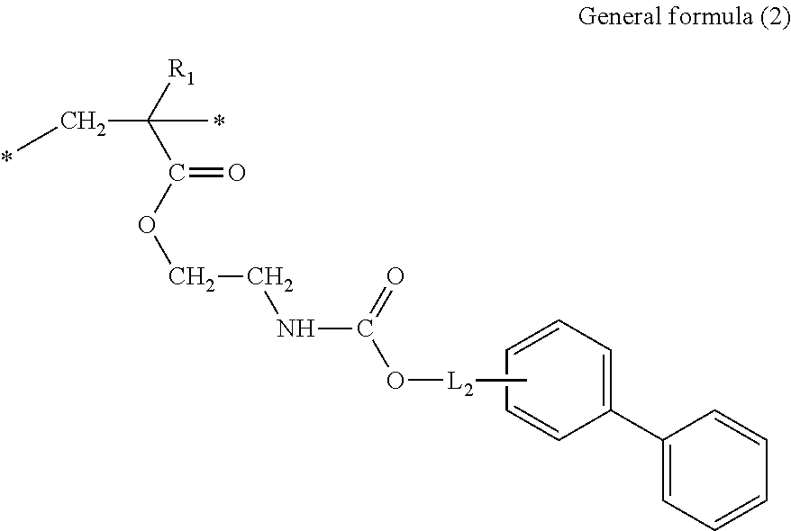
C1(C2=CC=CC=C2)=CC=CC=C1.[R1]C(C(=O)OCCNC(=O)O[L2]C)(CC)C
